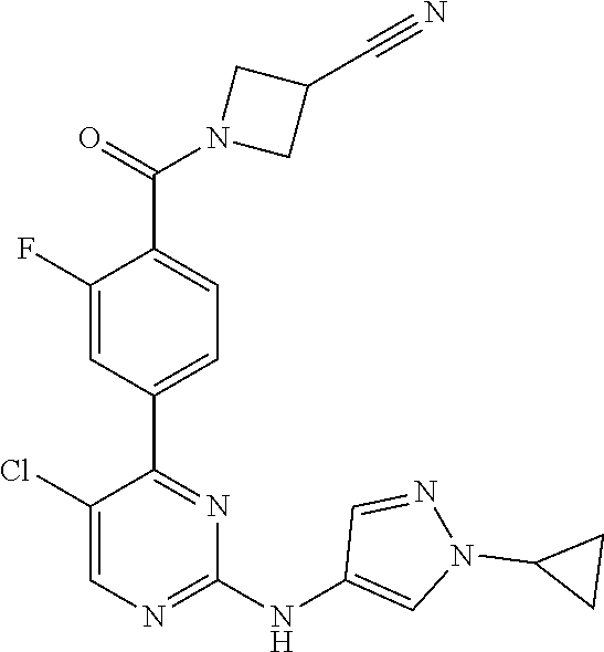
C1(C2=NC(NC3=CN(C4CC4)N=C3)=NC=C2Cl)=CC=C(C(=O)N2CC(C#N)C2)C(F)=C1
